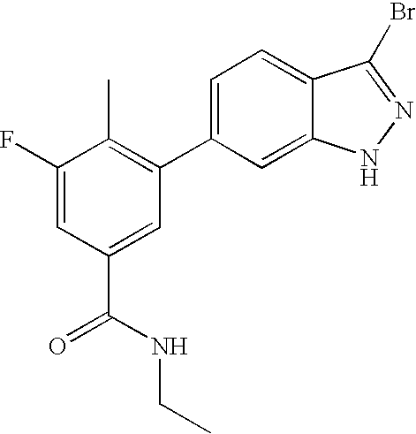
C1=C(C2=C(C)C(F)=CC(C(NCC)=O)=C2)C=C2C(=C1)C(Br)=NN2
